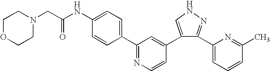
C1(C2=NC=CC(C3=CNN=C3C3=CC=CC(C)=N3)=C2)=CC=C(NC(CN2CCOCC2)=O)C=C1
